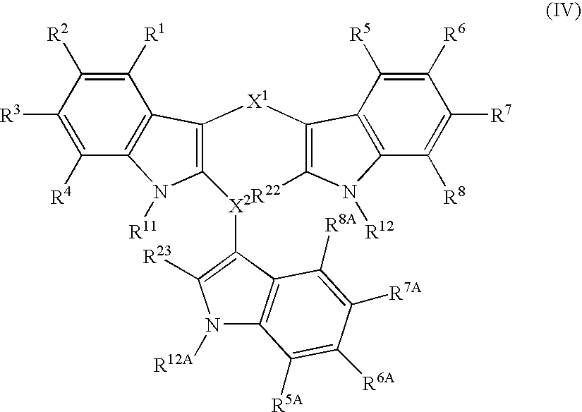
C1([R1])=C([R2])C([R3])=C([R4])C2=C1C([X1]C1=C([R22])N([R12])C3=C1C([R5])=C([R6])C([R7])=C3[R8])=C([X2]C1=C([R23])N([R12A])C3=C1C([R8A])=C([R7A])C([R6A])=C3[R5A])N2[R11]
